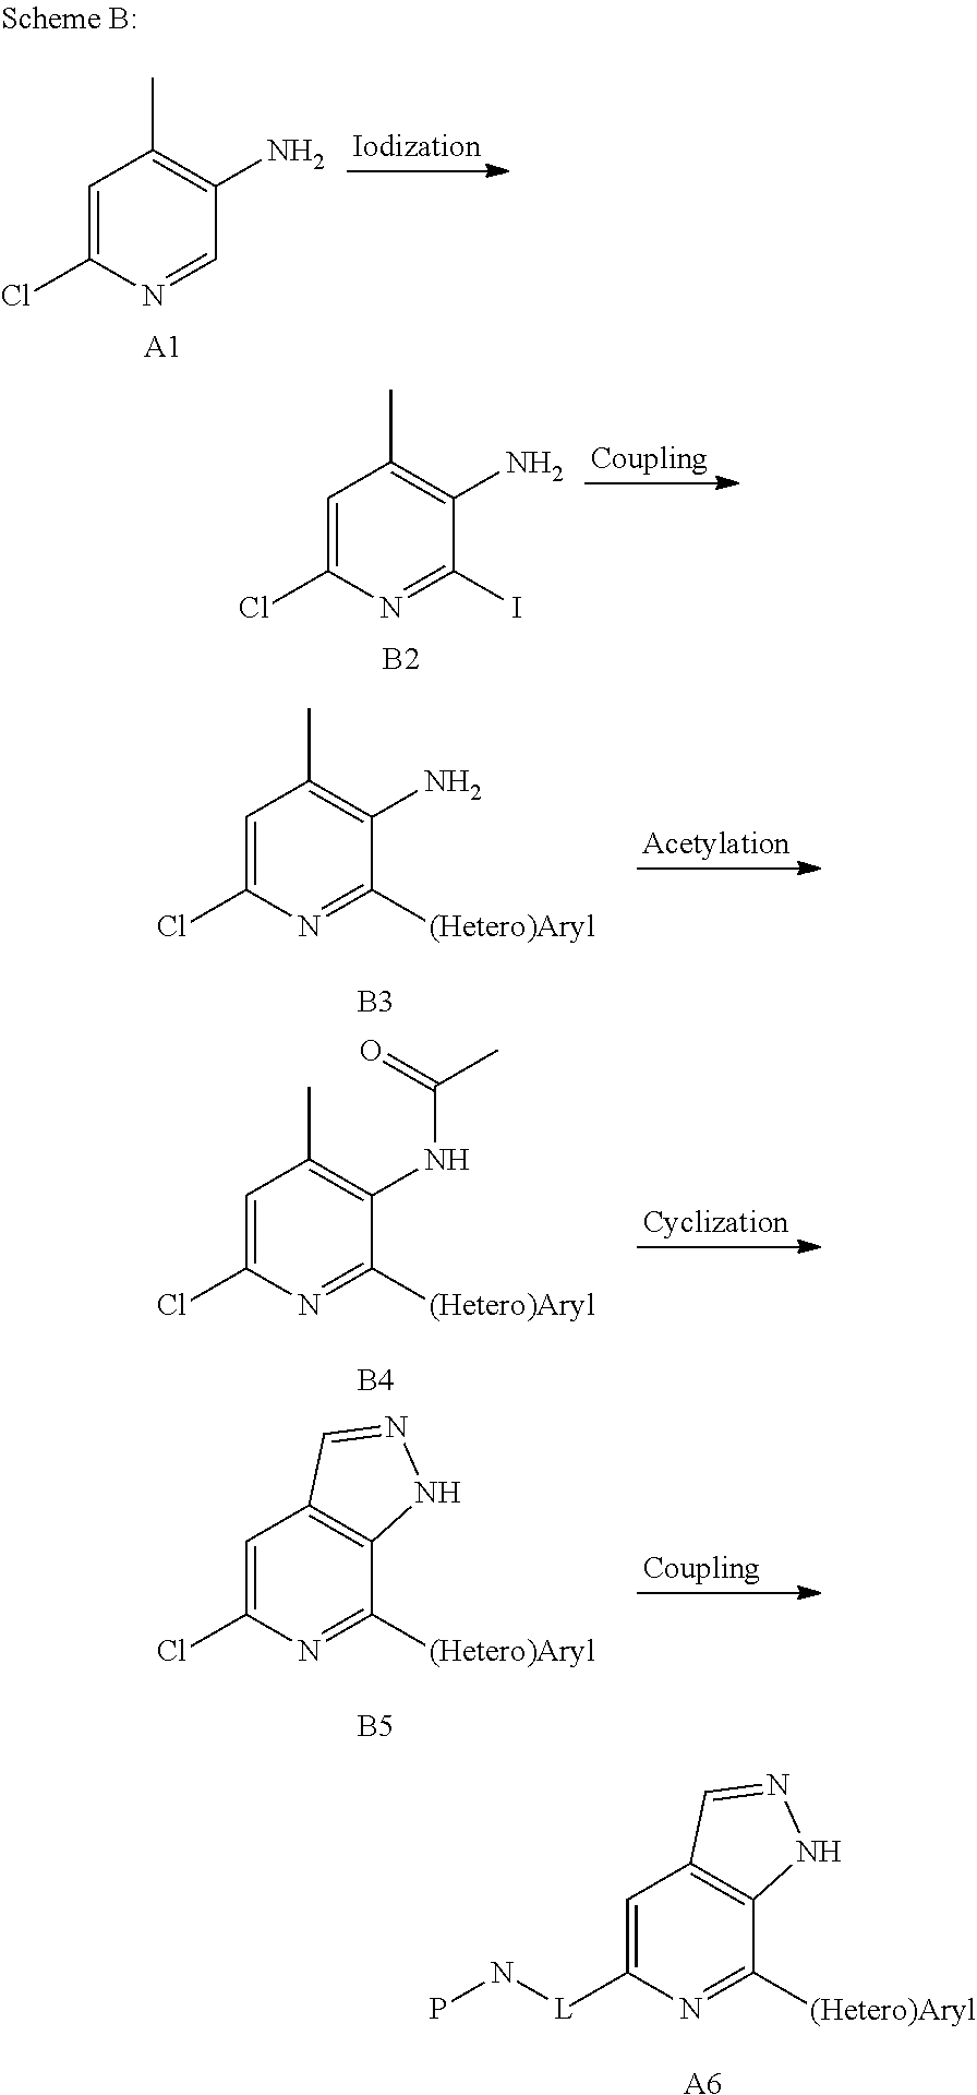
C1=C([L]NP)N=C([(Hetero)Aryl])C2=C1C=NN2.[A6].C1=C(Cl)N=CC(N)=C1C.[A1].C1=C(Cl)N=C(I)C(N)=C1C.[B2].C1=C(Cl)N=C([(Hetero)Aryl])C(N)=C1C.[B3].C1=C(Cl)N=C([(Hetero)Aryl])C(NC(C)=O)=C1C.[B4].C1=C(Cl)N=C([(Hetero)Aryl])C2=C1C=NN2.[B5]
